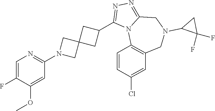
C1(F)=CN=C(N2CC3(C2)CC(C2=NN=C4N2C2=C(CN(C5C(F)(F)C5)C4)C=C(Cl)C=C2)C3)C=C1OC
